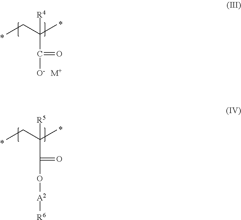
CCC(C)(C(O[A2][R6])=O)[R5].CCC(C)(C([O-])=O)[R4].[M+]
